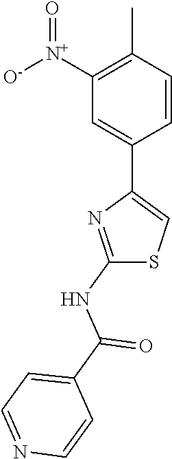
C1=CC(C)=C([N+]([O-])=O)C=C1C1=CSC(NC(C2=CC=NC=C2)=O)=N1
